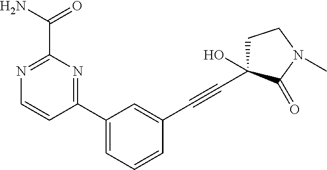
N1=C(C(N)=O)N=C(C2=CC=CC(C#CC3(O)CCN(C)C3=O)=C2)C=C1
